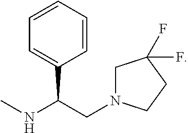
C1=CC=CC=C1C(NC)CN1CC(F)(F)CC1
